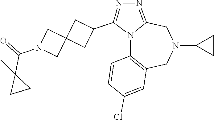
N12C3=C(CN(C4CC4)CC1=NN=C2C1CC2(C1)CN(C(=O)C1(C)CC1)C2)C=C(Cl)C=C3
